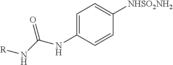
C1=C(NC(N[R])=O)C=CC([NHSO2NH2])=C1
